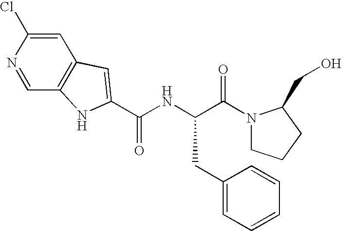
C1=C(Cl)N=CC2=C1C=C(C(NC(C(N1CCCC1CO)=O)CC1=CC=CC=C1)=O)N2
